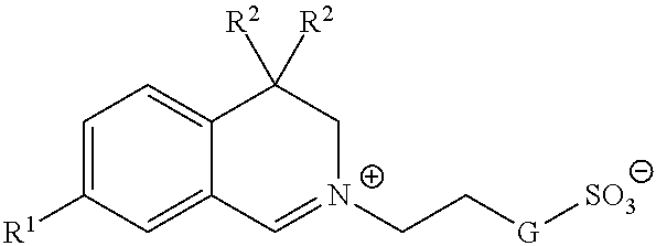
C1=C2C(=CC=C1[R1])C([R2])([R2])C[N+](CC[G][SO3])=C2
